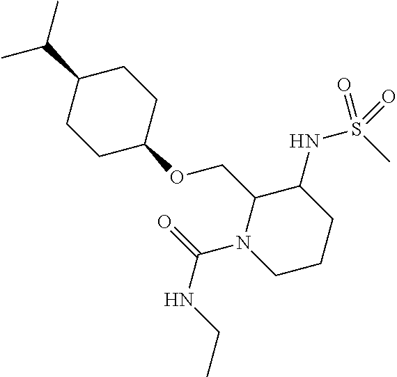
C1(C(C)C)CCC(OCC2N(C(=O)NCC)CCCC2NS(C)(=O)=O)CC1
